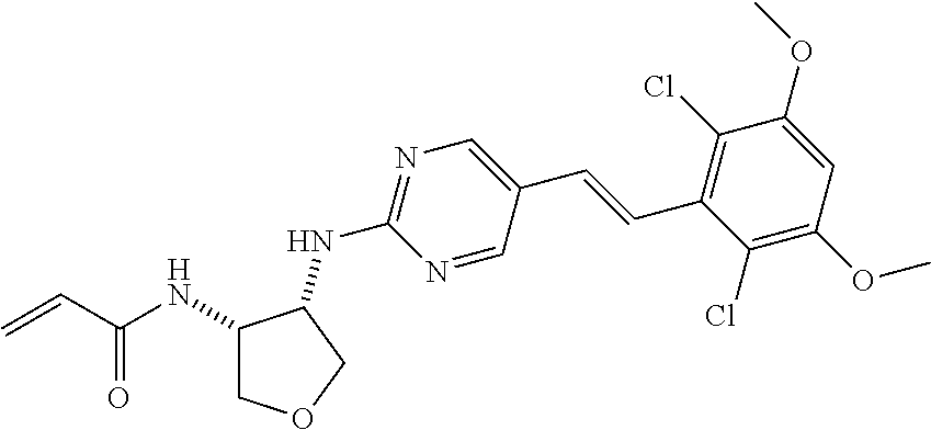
C1(NC(C=C)=O)COCC1NC1=NC=C(C=CC2=C(Cl)C(OC)=CC(OC)=C2Cl)C=N1
